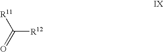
C([R12])(=O)[R11]
